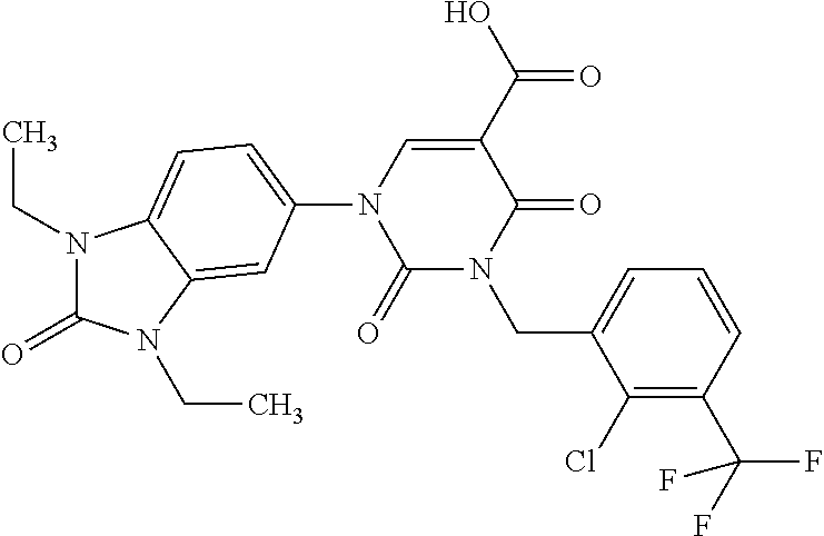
N1(CC)C(=O)N(CC)C2=CC(N3C(=O)N(CC4=CC=CC(C(F)(F)F)=C4Cl)C(=O)C(C(=O)O)=C3)=CC=C12
